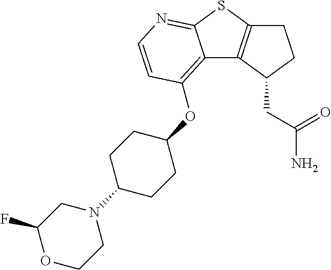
C12=C(OC3CCC(N4CC(F)OCC4)CC3)C=CN=C1SC1=C2C(CC(=O)N)CC1
